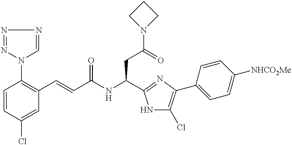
C1=CC(Cl)=CC(C=CC(NC(CC(N2CCC2)=O)C2=NC(C3=CC=C([NHCO2Me])C=C3)=C(Cl)N2)=O)=C1N1N=NN=C1
